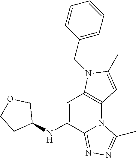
C1=C(NC2COCC2)C2=NN=C(C)N2C2=C1N(CC1=CC=CC=C1)C(C)=C2
